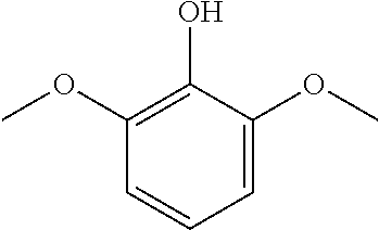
COC1=CC=CC(OC)=C1O
